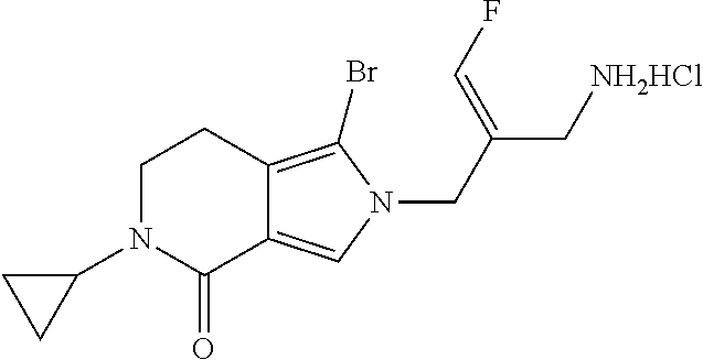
C1N(C2CC2)C(=O)C2=CN(CC(C[NH2HCl])=CF)C(Br)=C2C1
